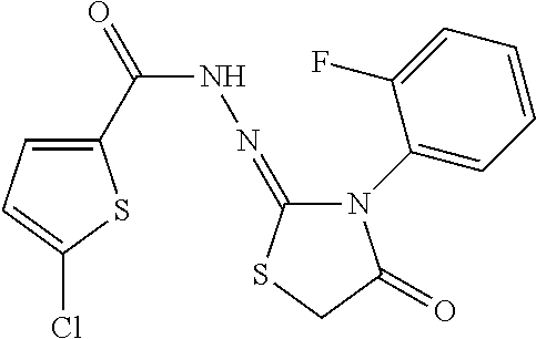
C1(C(=O)NN=C2N(C3=CC=CC=C3F)C(=O)CS2)=CC=C(Cl)S1
